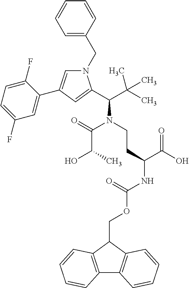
N1(CC2=CC=CC=C2)C=C(C2=CC(F)=CC=C2F)C=C1C(C(C)(C)C)N(CCC(NC(OCC1C2=C(C3=C1C=CC=C3)C=CC=C2)=O)C(O)=O)C(=O)C(O)C
